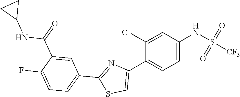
C1=C(NS(=O)(=O)[CF3])C=C(Cl)C(C2=CSC(C3=CC=C(F)C(C(=O)NC4CC4)=C3)=N2)=C1
